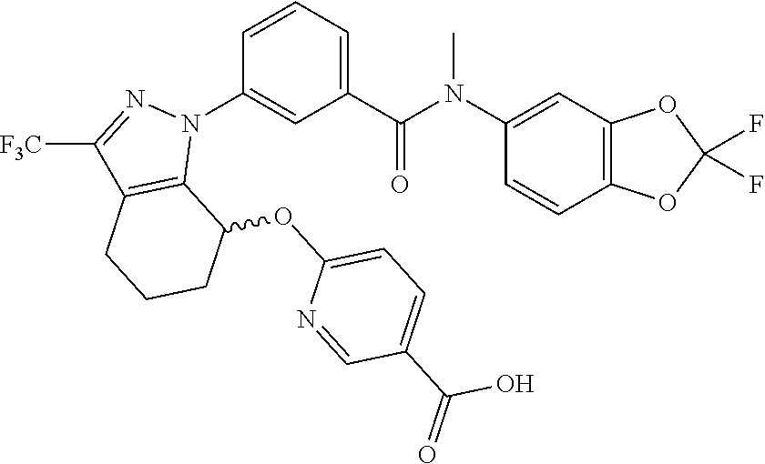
C1(N(C(C2=CC=CC(N3C4=C(C([F3C])=N3)CCCC4OC3=CC=C(C(=O)O)C=N3)=C2)=O)C)=CC2=C(C=C1)OC(F)(F)O2
